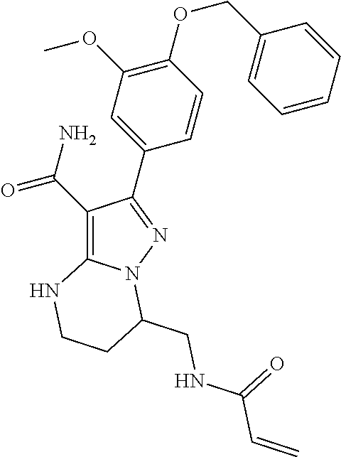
C1(C(N)=O)=C2N(N=C1C1=CC(OC)=C(OCC3=CC=CC=C3)C=C1)C(CNC(C=C)=O)CCN2
